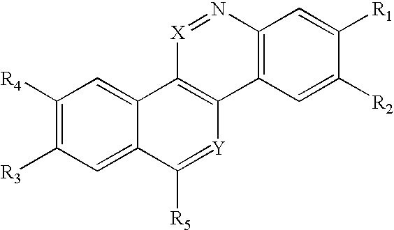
C1([R4])=C([R3])C=C2C(=C1)C1=C([Y]=C2[R5])C2=C(N=[X]1)C=C([R1])C([R2])=C2
